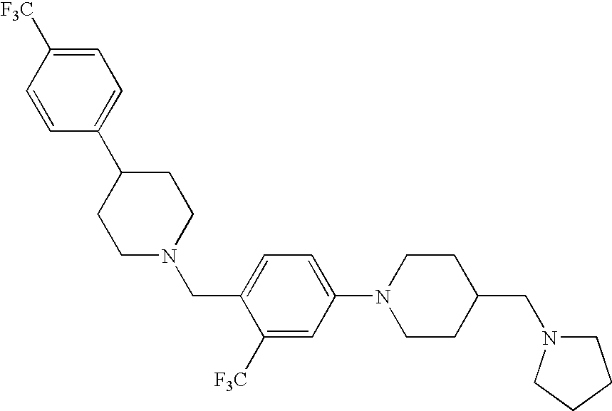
C1(C2CCN(CC3=CC=C(N4CCC(CN5CCCC5)CC4)C=C3[F3C])CC2)=CC=C([F3C])C=C1
